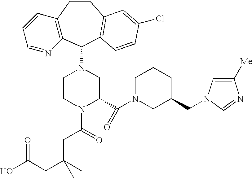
C12=C(C(N3CCN(C(=O)CC(CC(O)=O)(C)C)C(C(N4CC(CN5C=C([Me])N=C5)CCC4)=O)C3)C3=C(CC1)C=C(Cl)C=C3)N=CC=C2
